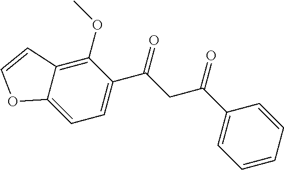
C12=CC=C(C(CC(C3=CC=CC=C3)=O)=O)C(OC)=C1C=CO2
